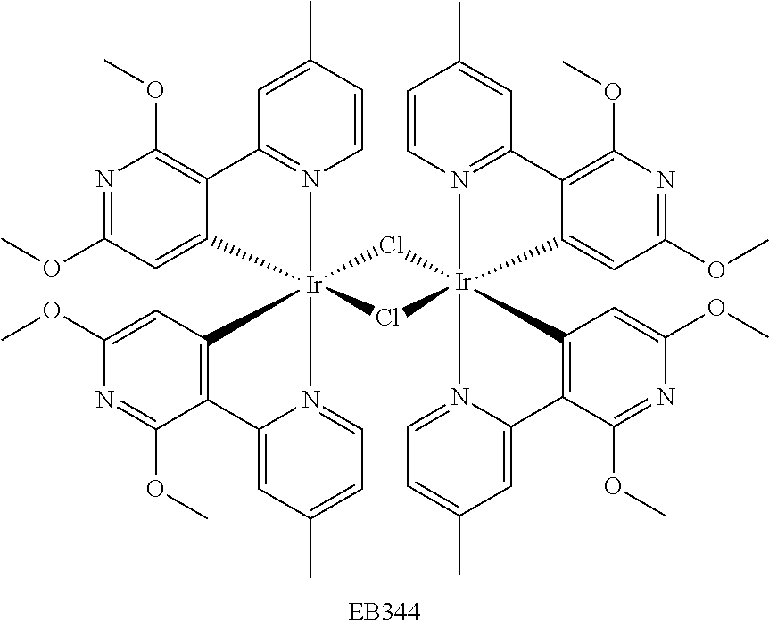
C1=C(C)C=CN2=C1C1=C(OC)N=C(OC)C=C1[Ir]213(Cl[Ir]24(Cl1)(N1=C(C=C(C)C=C1)C1=C(OC)N=C(OC)C=C21)N1=CC=C(C)C=C1C1=C4C=C(OC)N=C1OC)N1=CC=C(C)C=C1C1=C3C=C(OC)N=C1OC
